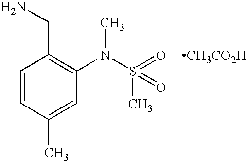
C1=CC(C)=CC(N(C)S(C)(=O)=O)=C1CN.[CH3CO2H]
